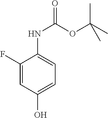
C1(F)=CC(O)=CC=C1NC(OC(C)(C)C)=O
